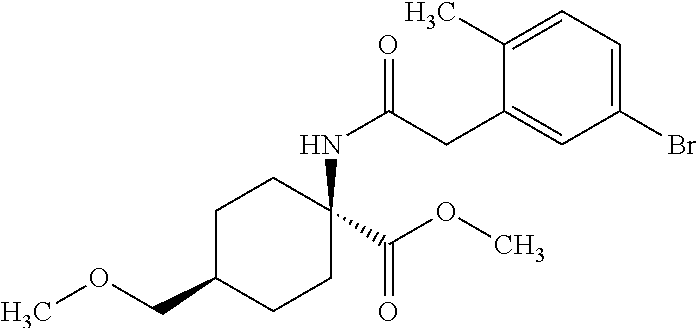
C1C(COC)CCC(NC(CC2=CC(Br)=CC=C2C)=O)(C(OC)=O)C1
